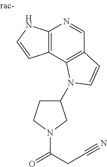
C12=C(C3=C(C=N1)C=CN3C1CCN(C(CC#N)=O)C1)C=CN2
